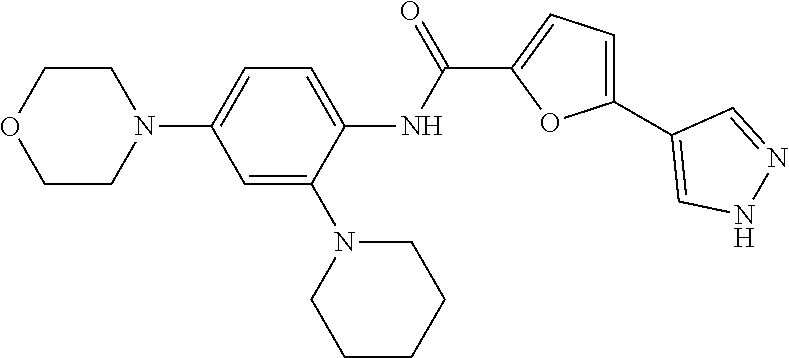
C1COCCN1C1=CC=C(NC(=O)C2=CC=C(C3=CNN=C3)O2)C(N2CCCCC2)=C1
